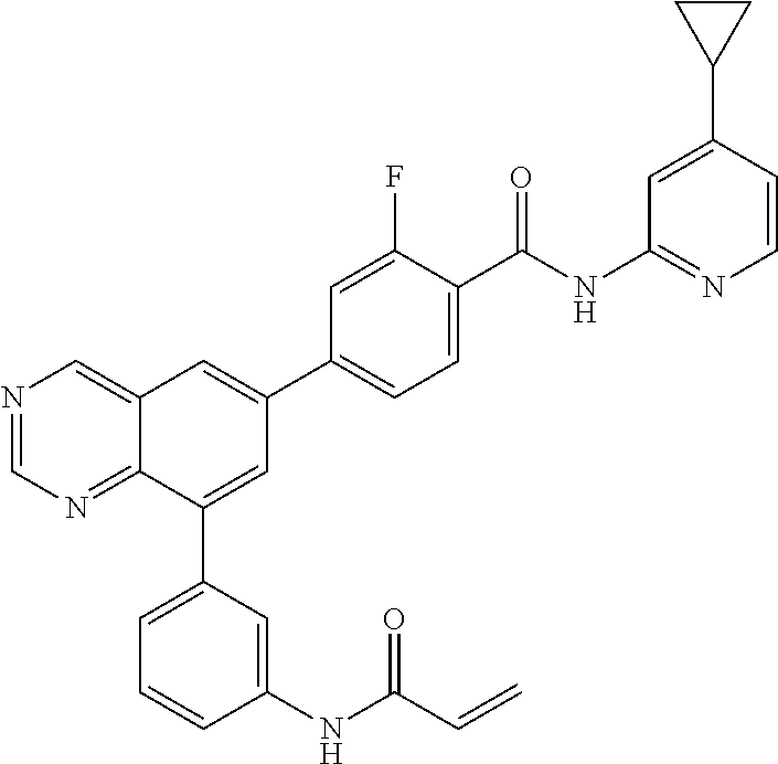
N1=CN=C2C(=C1)C=C(C1=CC=C(C(NC3=NC=CC(C4CC4)=C3)=O)C(F)=C1)C=C2C1=CC=CC(NC(C=C)=O)=C1
